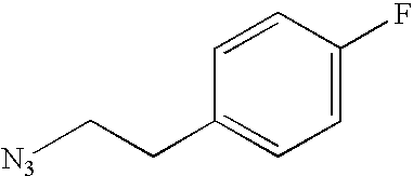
C1=C(F)C=CC(CC[N3])=C1
